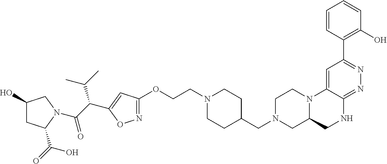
C1(O)CC(C(O)=O)N(C(C(C2=CC(OCCN3CCC(CN4CC5CNC6=NN=C(C7=C(O)C=CC=C7)C=C6N5CC4)CC3)=NO2)C(C)C)=O)C1
